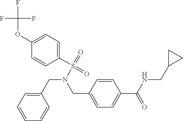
C(F)(F)(F)OC1=CC=C(S(=O)(N(CC2=CC=C(C(NCC3CC3)=O)C=C2)CC2=CC=CC=C2)=O)C=C1
